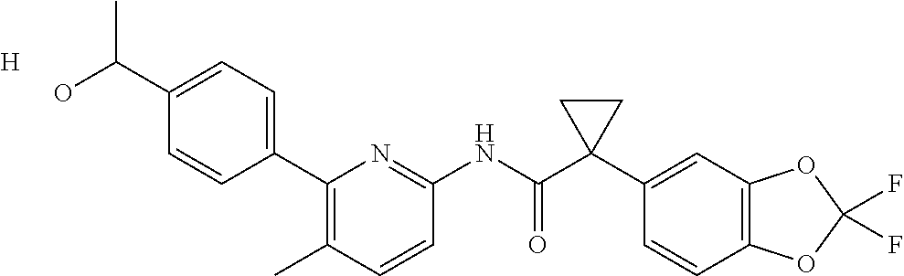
C1(C2=CC=C(C(O)C)C=C2)=C(C)C=CC(NC(C2(C3=CC4=C(C=C3)OC(F)(F)O4)CC2)=O)=N1.[H]
